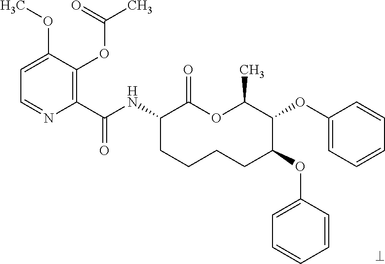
C1(C(NC2CCCCC(OC3=CC=CC=C3)C(OC3=CC=CC=C3)C(C)OC2=O)=O)=C(OC(C)=O)C(OC)=CC=N1
